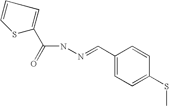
C1=CC=C(C(=O)NN=CC2=CC=C(SC)C=C2)S1
